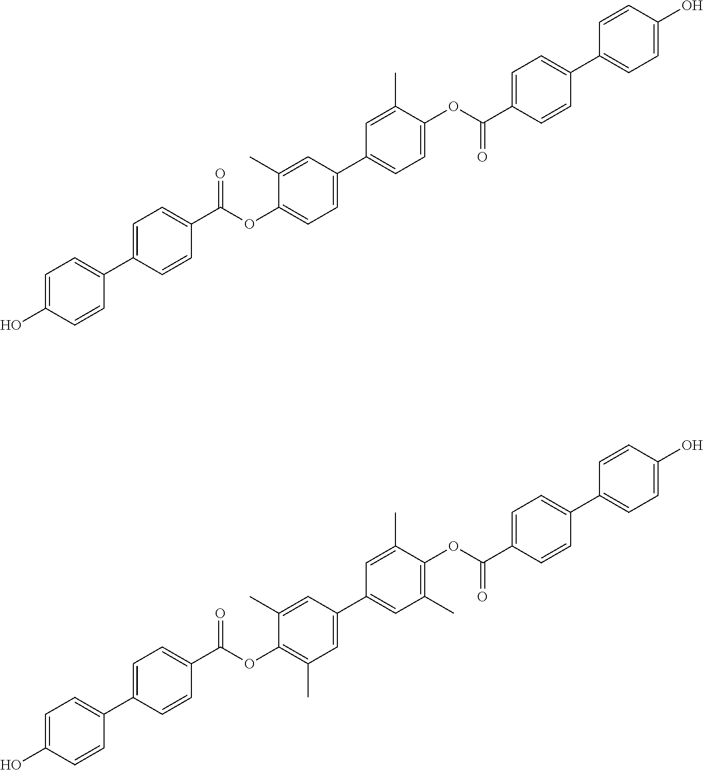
C1=C(C2=CC=C(O)C=C2)C=CC(C(OC2=CC=C(C3=CC=C(OC(C4=CC=C(C5=CC=C(O)C=C5)C=C4)=O)C(C)=C3)C=C2C)=O)=C1.C1=C(C2=CC=C(O)C=C2)C=CC(C(OC2=C(C)C=C(C3=CC(C)=C(OC(C4=CC=C(C5=CC=C(O)C=C5)C=C4)=O)C(C)=C3)C=C2C)=O)=C1
